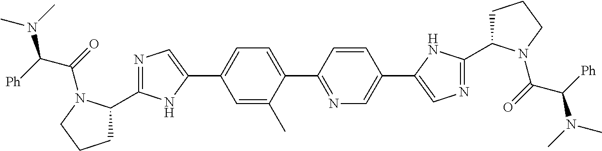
C1(C2=NC=C(C3=CN=C(C4CCCN4C(C([Ph])N(C)C)=O)N3)C=C2)=CC=C(C2=CN=C(C3CCCN3C(C([Ph])N(C)C)=O)N2)C=C1C
